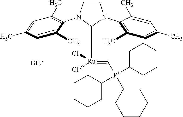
C1CN(C2=C(C)C=C(C)C=C2C)C([Ru](=C[P+](C2CCCCC2)(C2CCCCC2)C2CCCCC2)(Cl)Cl)N1C1=C(C)C=C(C)C=C1C.[BF4-]
